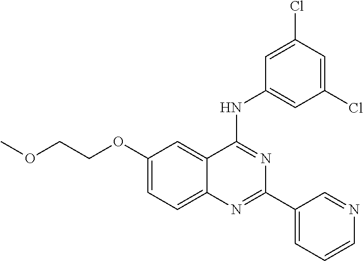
C1(OCCOC)=CC=C2C(=C1)C(NC1=CC(Cl)=CC(Cl)=C1)=NC(C1=CC=CN=C1)=N2
